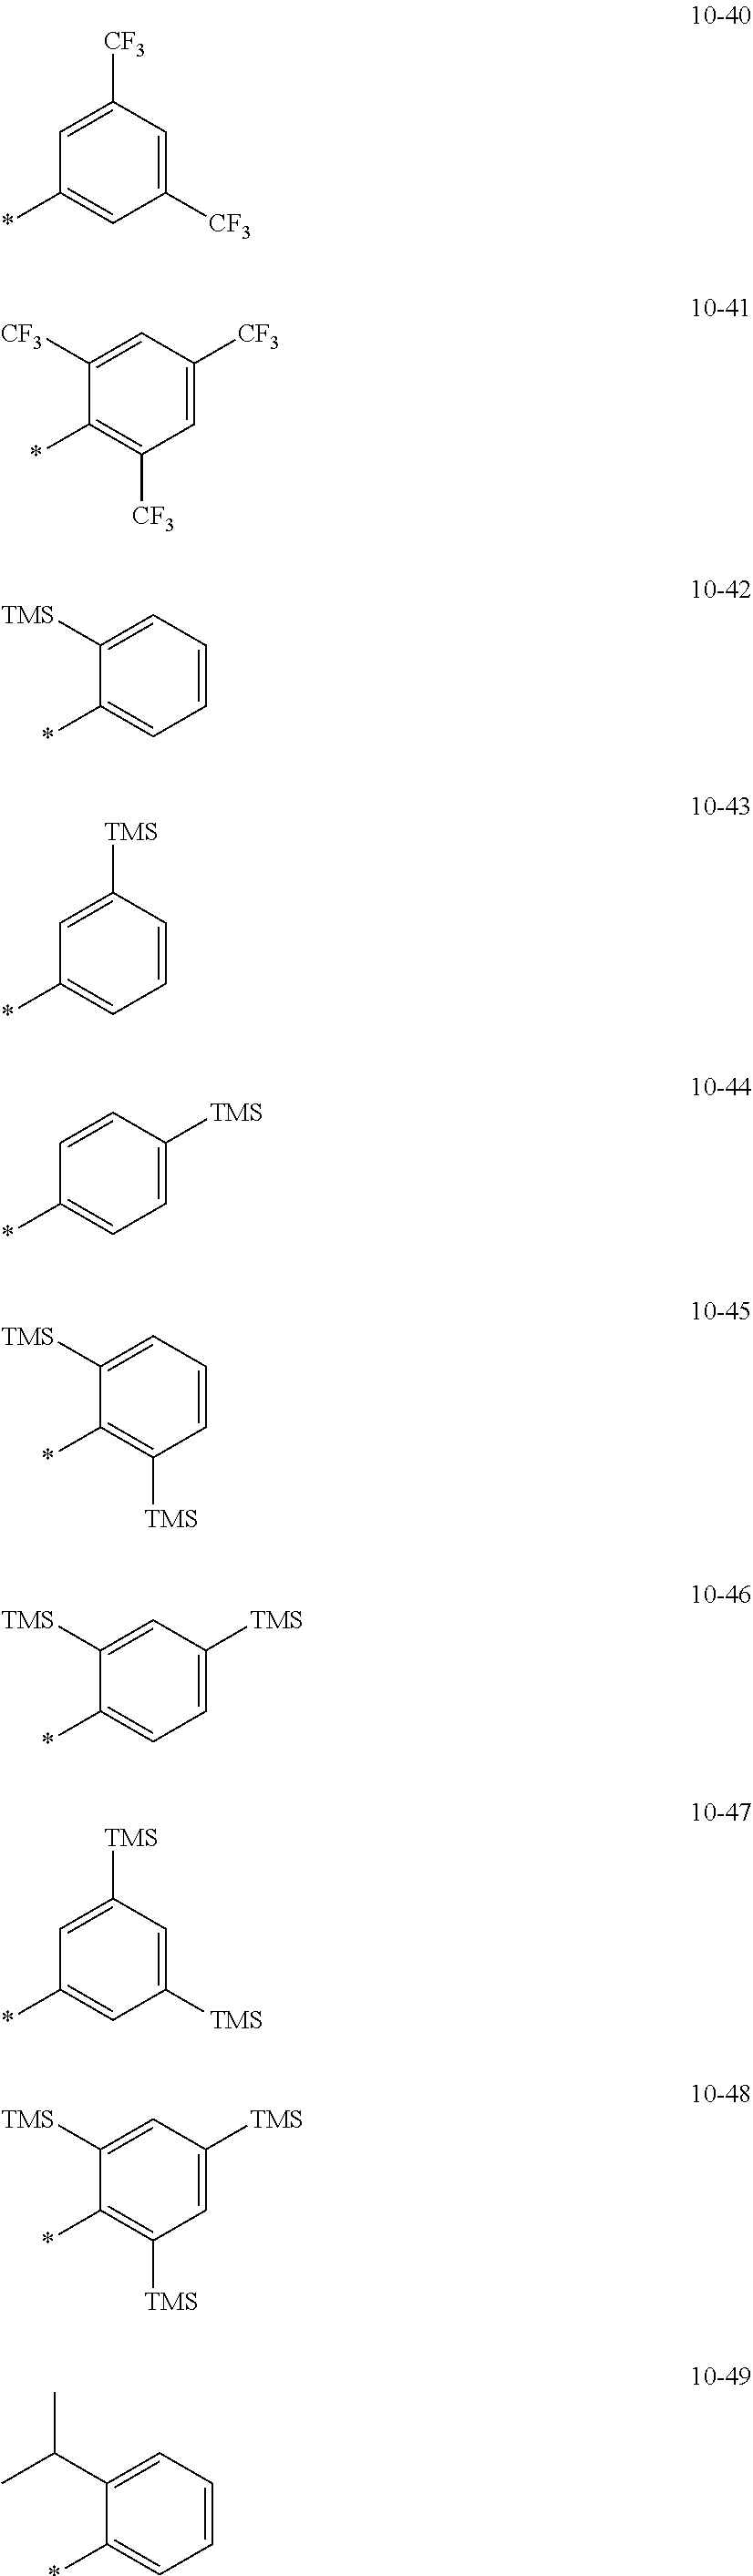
C1=C([CF3])C=C([CF3])C=C1*.C1([CF3])=CC([CF3])=CC([CF3])=C1*.C1([TMS])=CC=CC=C1*.C1=C([TMS])C=CC=C1*.C1=CC([TMS])=CC=C1*.C1([TMS])=CC=CC([TMS])=C1*.C1([TMS])=CC([TMS])=CC=C1*.C1=C([TMS])C=C([TMS])C=C1*.C1([TMS])=CC([TMS])=CC([TMS])=C1*.C1(C(C)C)=CC=CC=C1*
